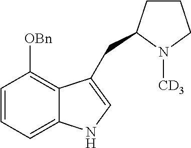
C1=CC=C2C(=C1[OBn])C(CC1CCCN1[CD3])=CN2
